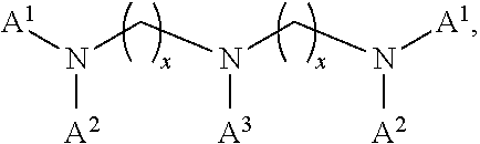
[A1]N(CN(CN([A1])[A2])[A3])[A2]
